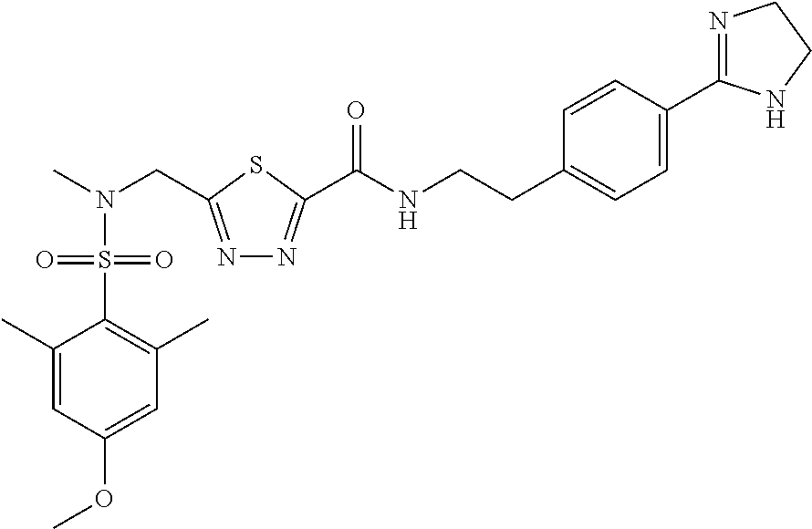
C1(C)=CC(OC)=CC(C)=C1S(N(C)CC1=NN=C(C(NCCC2=CC=C(C3=NCCN3)C=C2)=O)S1)(=O)=O
